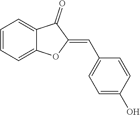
C1=CC=C2C(=C1)C(=O)C(=CC1=CC=C(O)C=C1)O2
